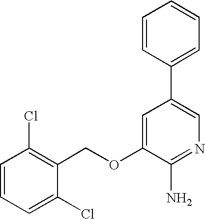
C1=CC=C(Cl)C(COC2=CC(C3=CC=CC=C3)=CN=C2N)=C1Cl
